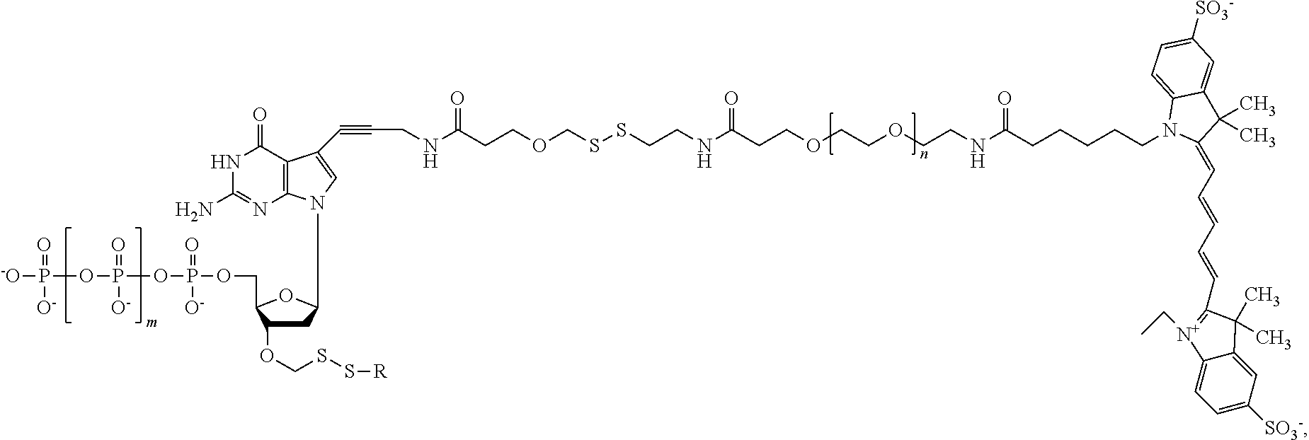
C1C(OCSS[R])C(COP(=O)([O-])OP(=O)([O-])OP([-O])(=O)[O-])OC1N1C2=C(C(=O)NC(N)=N2)C(C#CCNC(CCOCSSCCNC(CCOCCOCCNC(=O)CCCCCN2C(=CC=CC=CC3=[N+](CC)C4=CC=C([SO3-])C=C4C3(C)C)C(C)(C)C3=CC([SO3-])=CC=C23)=O)=O)=C1
